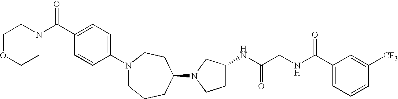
C1(C(NCC(NC2CCN(C3CCCN(C4=CC=C(C(=O)N5CCOCC5)C=C4)CC3)C2)=O)=O)=CC=CC([CF3])=C1
